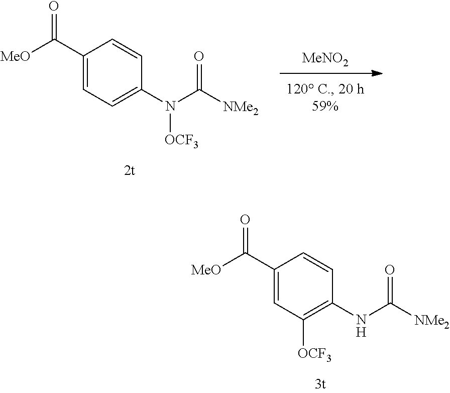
N(C([NMe2])=O)C1=C([OCF3])C=C(C(=O)[MeO])C=C1.[MeNO2].N(C([NMe2])=O)([OCF3])C1=CC=C(C(=O)[MeO])C=C1
